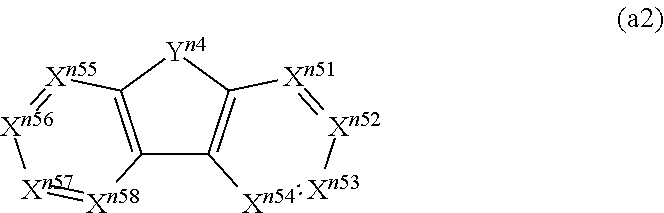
C12=C([Yn4]C3=C1[Xn54]=[Xn53][Xn52]=[Xn51]3)[Xn55]=[Xn56][Xn57]=[Xn58]2
